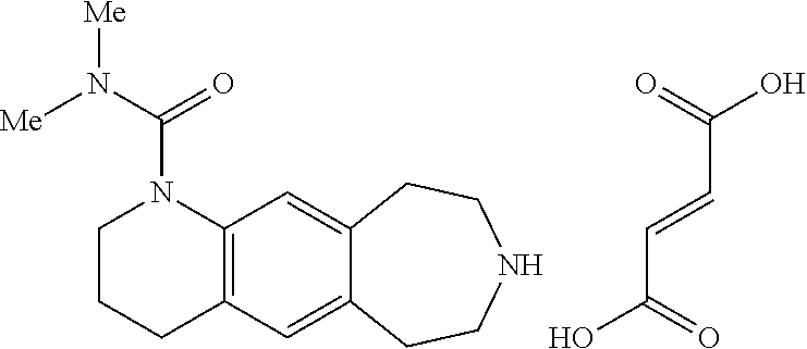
C1CCC2=C(N1C(N([Me])[Me])=O)C=C1C(=C2)CCNCC1.C(C=CC(O)=O)(O)=O
